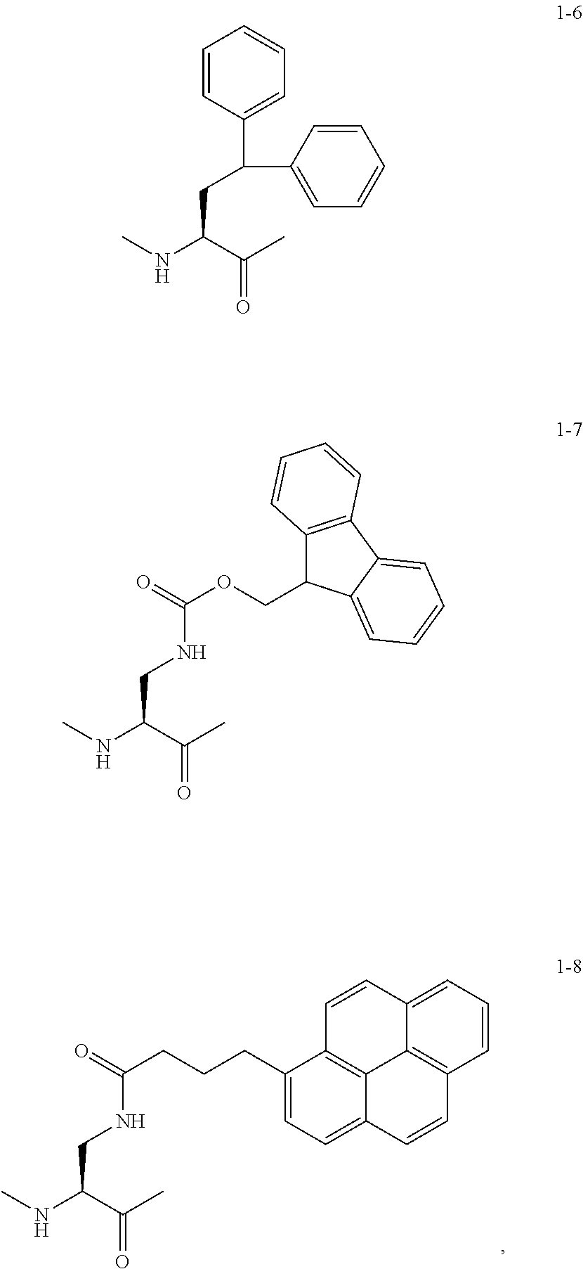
N(CC(NC)C(C)=O)C(CCCC1=CC=C2C3=C1C=CC1=CC=CC(=C31)C=C2)=O.C1(C(CC(NC)C(C)=O)C2=CC=CC=C2)=CC=CC=C1.N(CC(NC)C(C)=O)C(OCC1C2=C(C3=CC=CC=C13)C=CC=C2)=O
